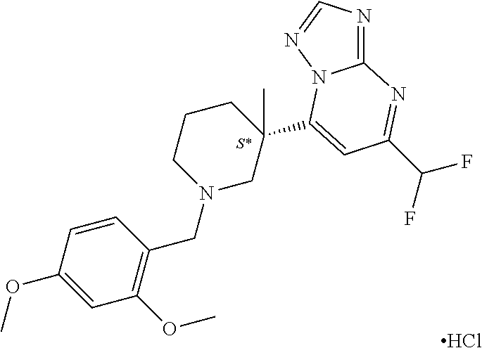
N1=C2N(N=C1)C(C1(C)CN(CC3=C(OC)C=C(OC)C=C3)CCC1)=CC(C(F)F)=N2.[S*].Cl
